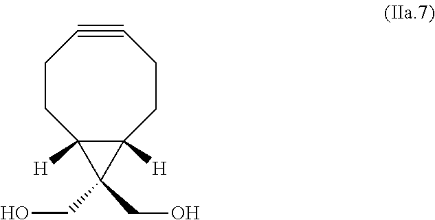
C1CC2([H])C([H])(CCC#C1)C2(CO)CO
